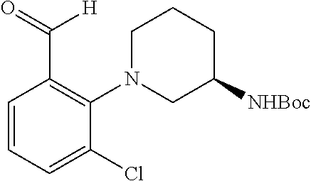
O=C(C1=C(N2CC([NHBoc])CCC2)C(Cl)=CC=C1)[H]
